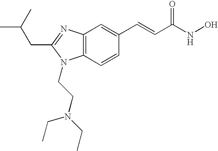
C12=C(C=CC(C=CC(=O)NO)=C1)N(CCN(CC)CC)C(CC(C)C)=N2
